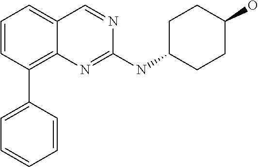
C1=CC=C2C(=C1C1=CC=CC=C1)N=C(NC1CCC(O)CC1)N=C2
